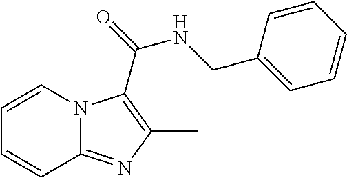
N12C(=NC(C)=C1C(=O)NCC1=CC=CC=C1)C=CC=C2
